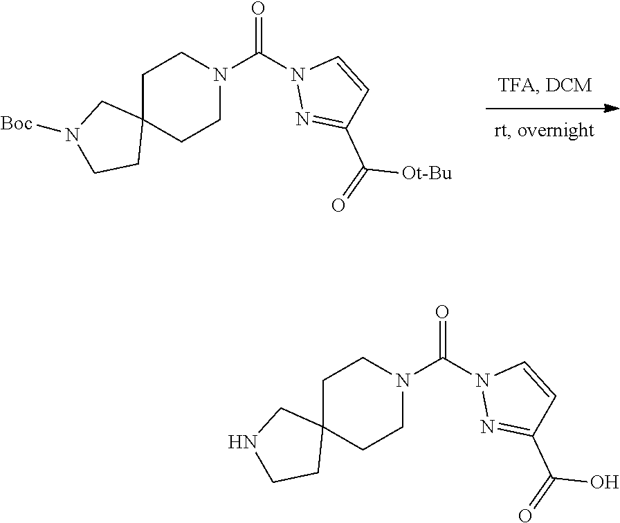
C(=O)(N1N=C(C([Ot-Bu])=O)C=C1)N1CCC2(CC1)CN([Boc])CC2.C(=O)(N1N=C(C(O)=O)C=C1)N1CCC2(CC1)CNCC2
